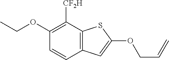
C1(OCC)=C([CF2H])C2=C(C=C1)C=C(OCC=C)S2
